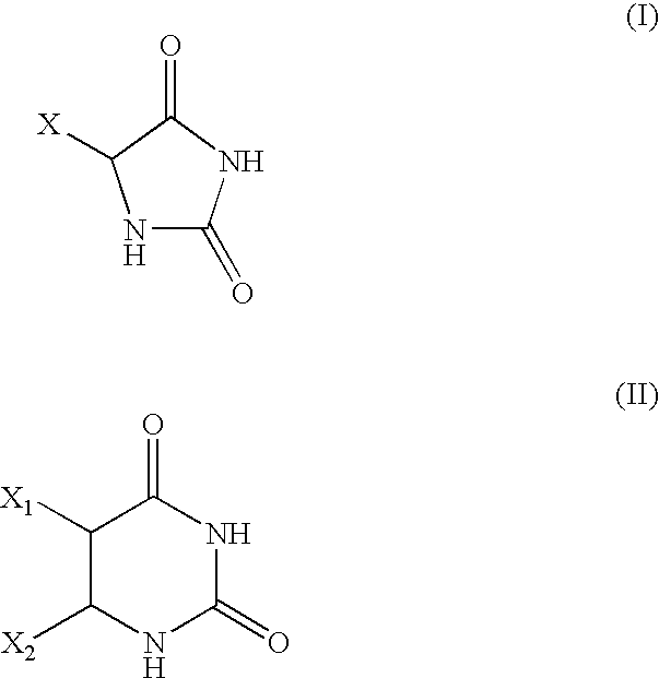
N1C(=O)NC(=O)C1[X].C1([X1])C([X2])NC(=O)NC1=O
